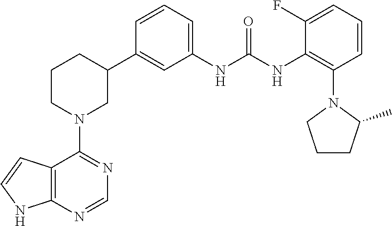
C12=C(N=CN=C1N1CC(C3=CC(NC(NC4=C(N5CCCC5C)C=CC=C4F)=O)=CC=C3)CCC1)NC=C2
